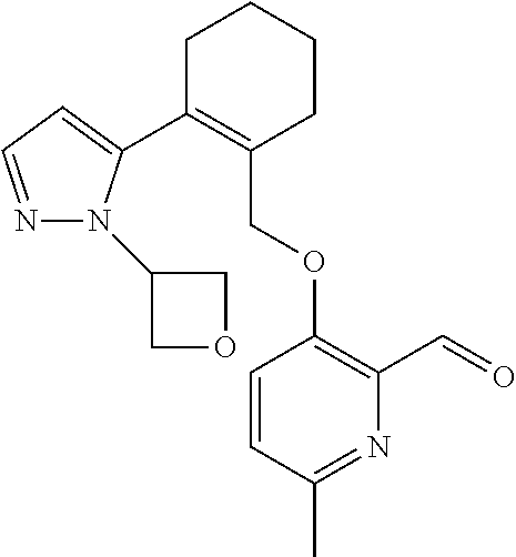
C1C(C2=CC=NN2C2COC2)=C(COC2=C(C=O)N=C(C)C=C2)CCC1
